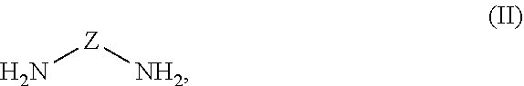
N[Z][NH2]
